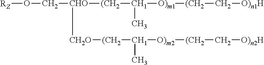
[RZ]OC[CHO]([(CH2][CH1]([O)m1][(CH2]C[O)n1H])C)[CH2O][(CH2][CH1]([O)m2][(CH2]C[O)n2H])C
